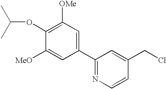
C1(C2=CC([OMe])=C(OC(C)C)C([MeO])=C2)=NC=CC(CCl)=C1
